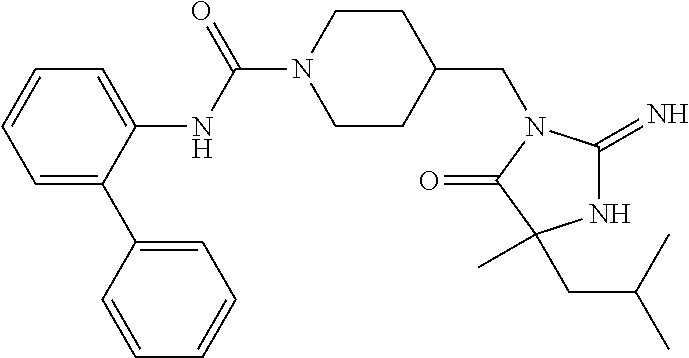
C1=C(C2=CC=CC=C2)C(NC(N2CCC(CN3C(=N)NC(CC(C)C)(C)C3=O)CC2)=O)=CC=C1
